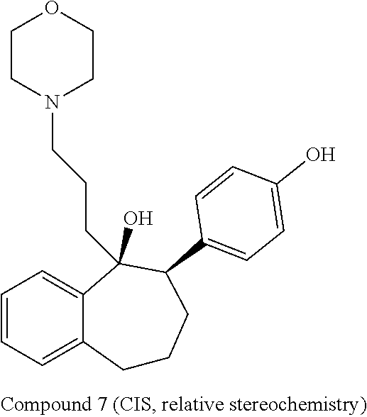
C1(C2CCCC3=CC=CC=C3C2(O)CCCN2CCOCC2)=CC=C(O)C=C1
